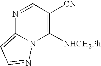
N1=CC([CN])=C([NHCH2Ph])N2C1=CC=N2
